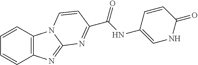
C12=C(C=CC=C1)N1C(=N2)N=C(C(NC2=CNC(=O)C=C2)=O)C=C1
